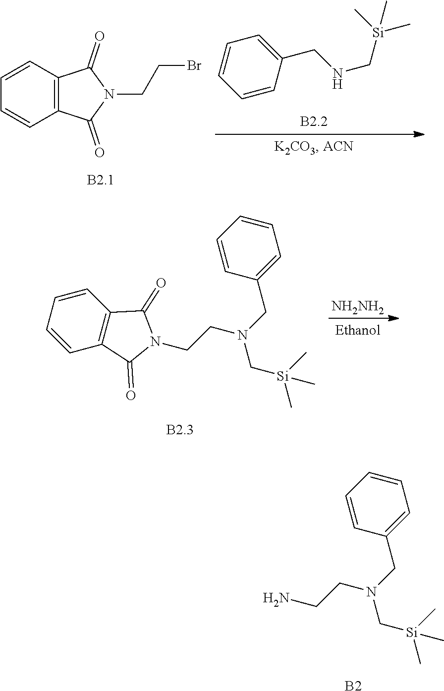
C1=CC2=C(C=C1)C(=O)N(CCBr)C2=O.C1=CC(CNC[Si](C)(C)C)=CC=C1.C1=CC=CC2=C1C(=O)N(CCN(CC1=CC=CC=C1)C[Si](C)(C)C)C2=O.[NH2NH2].NCCN(CC1=CC=CC=C1)C[Si](C)(C)C.[B2]
